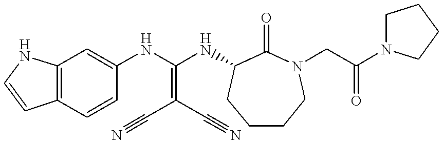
C12=C(C=CC(NC(NC3C(=O)N(CC(N4CCCC4)=O)CCCC3)=C(C#N)C#N)=C1)C=CN2
